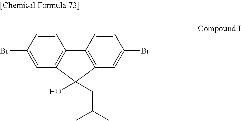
C1=C(Br)C=CC2=C1C(O)(CC(C)C)C1=C2C=CC(Br)=C1
